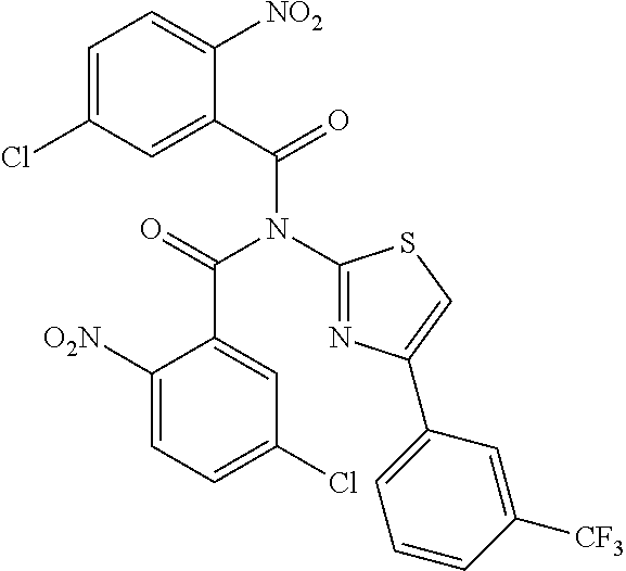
C1(N(C(C2=CC(Cl)=CC=C2[NO2])=O)C(C2=CC(Cl)=CC=C2[O2N])=O)=NC(C2=CC=CC([CF3])=C2)=CS1
